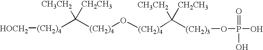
[(CH2)4](C([(CH2)4]O[(CH2)4]C([(CH2)3]OP(O)(=O)O)([CH3CH2])[CH2CH3])([CH3CH2])[CH2CH3])[HOCH2]
